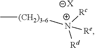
C[(CH2)3-6][N+]([Rc])([Rd])[Re].[X]
